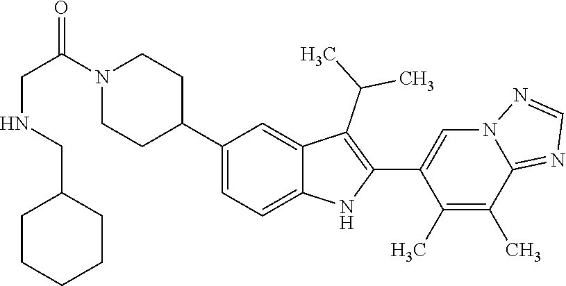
C1(C2CCN(C(CNCC3CCCCC3)=O)CC2)=CC=C2C(=C1)C(C(C)C)=C(C1=CN3C(=NC=N3)C(C)=C1C)N2
